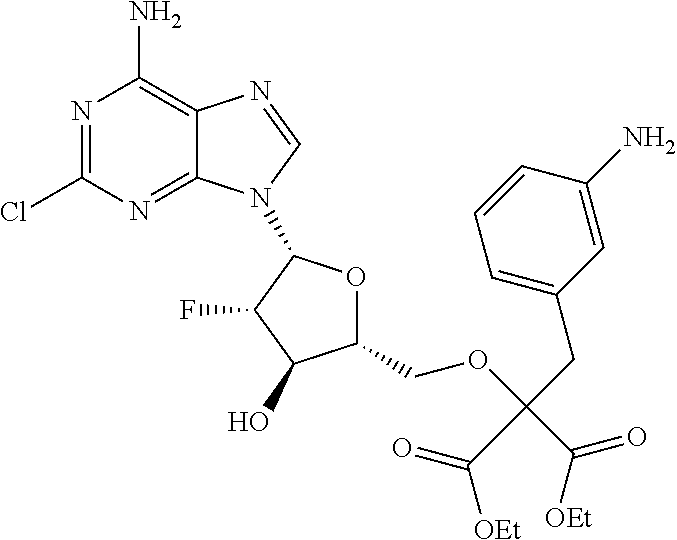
N1=C(Cl)N=C2C(=C1N)N=CN2C1OC(COC(CC2=CC=CC(N)=C2)(C(=O)[OEt])C([OEt])=O)C(O)C1F
